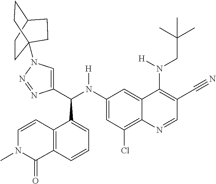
C1(N(C(C2=CN(C34CCC(CC3)CC4)N=N2)C2=CC=CC3=C2C=CN(C)C3=O)[H])=CC(Cl)=C2C(=C1)C(N(CC(C)(C)C)[H])=C(C#N)C=N2
